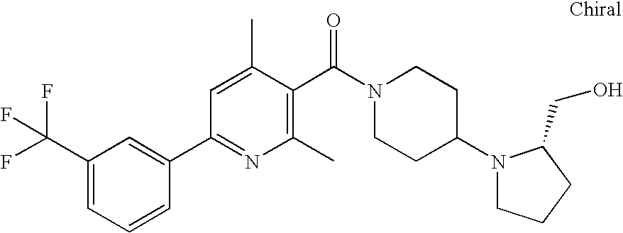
C1(C(F)(F)F)=CC=CC(C2=NC(C)=C(C(N3CCC(N4CCCC4CO)CC3)=O)C(C)=C2)=C1
